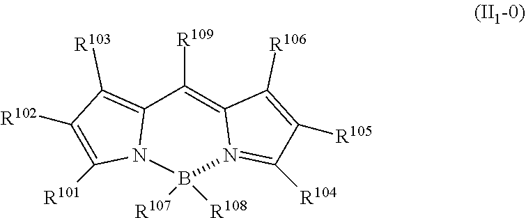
C12=C([R103])C([R102])=C([R101])N1B([R107])([R108])N1=C([R104])C([R105])=C([R106])C1=C2[R109]
